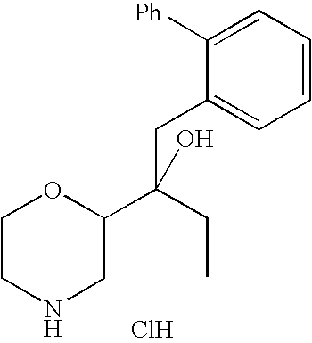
C1CNCC(C(CC2=CC=CC=C2[Ph])(CC)O)O1.Cl
